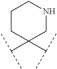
C(C)(C)C1(C(C)C)CNCCC1
